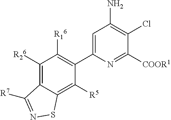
C1([R26])=C2C(=C([R5])C(C3=CC(N)=C(Cl)C([COOR1])=N3)=C1[R16])SN=C2[R7]
